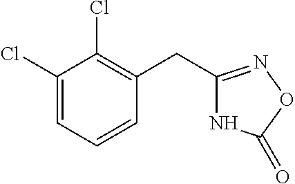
N1C(CC2=C(Cl)C(Cl)=CC=C2)=NOC1=O
